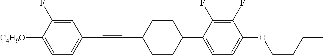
C1=C(F)C([C4H9O])=CC=C1C#CC1CCC(C2=CC=C(OCCC=C)C(F)=C2F)CC1
